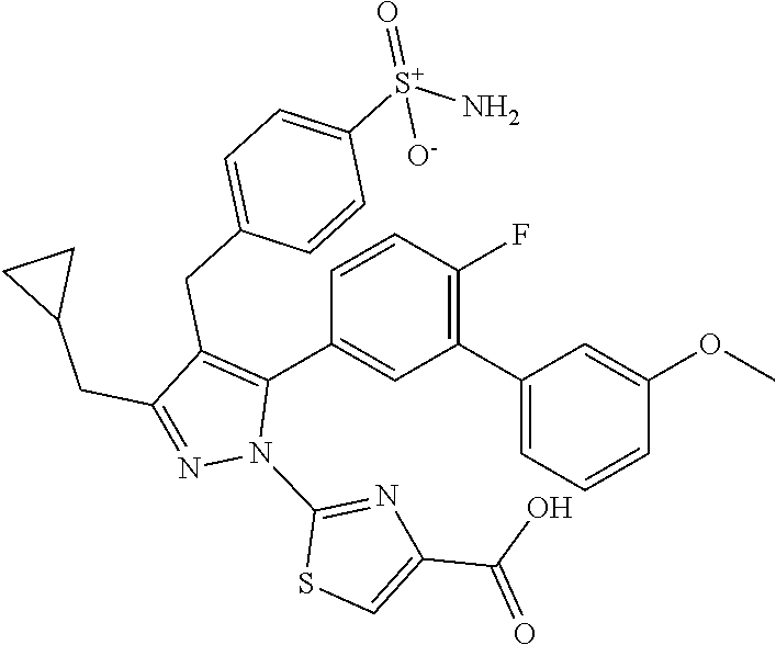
C1(C2=CC=CC(OC)=C2)=C(F)C=CC(C2=C(CC3=CC=C([S+](N)(=O)[O-])C=C3)C(CC3CC3)=NN2C2=NC(C(O)=O)=CS2)=C1
